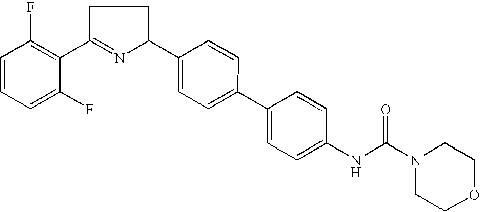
C1=CC=C(F)C(C2=NC(C3=CC=C(C4=CC=C(NC(N5CCOCC5)=O)C=C4)C=C3)CC2)=C1F
